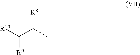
[R8]C(C)C([R10])[R9]
